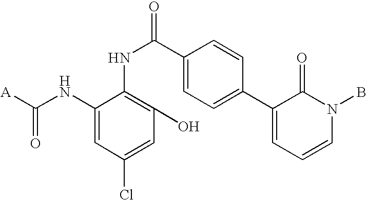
C1(NC([A])=O)=CC(Cl)=CC(O)=C1NC(=O)C1=CC=C(C2=CC=CN(B)C2=O)C=C1
